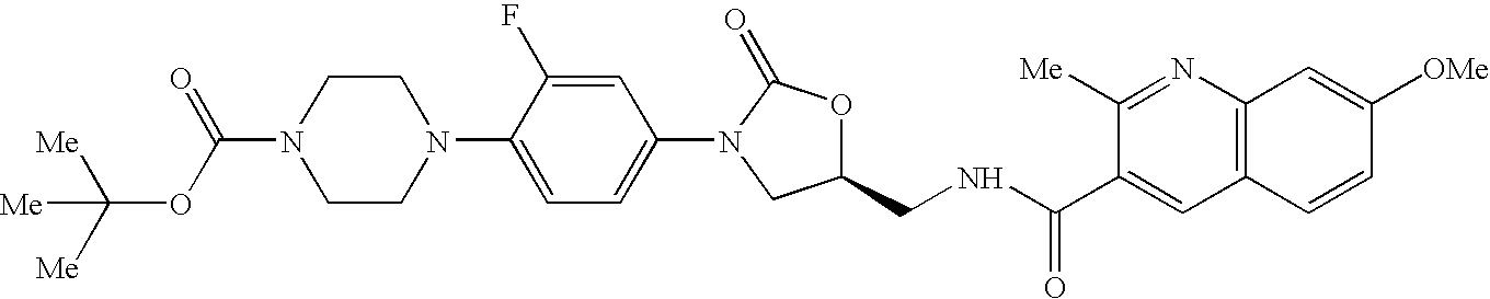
N1(C(OC([Me])([Me])[Me])=O)CCN(C2=CC=C(N3C(=O)OC(CNC(C4=CC5=C(N=C4[Me])C=C([OMe])C=C5)=O)C3)C=C2F)CC1
